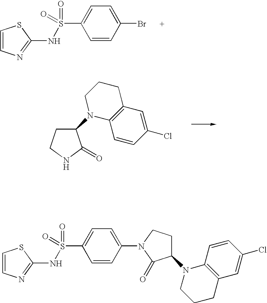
C1=CC(Br)=CC=C1S(=O)(NC1=NC=CS1)=O.C1CNC(=O)C1N1C2=C(C=C(Cl)C=C2)CCC1.C1=CC(N2C(=O)C(N3C4=C(CCC3)C=C(Cl)C=C4)CC2)=CC=C1S(=O)(NC1=NC=CS1)=O
